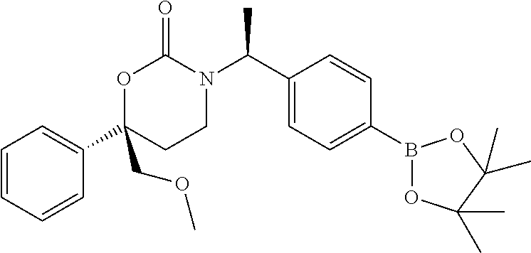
C1=CC=CC(C2(COC)CCN(C(C3=CC=C(B4OC(C)(C)C(C)(C)O4)C=C3)C)C(=O)O2)=C1
